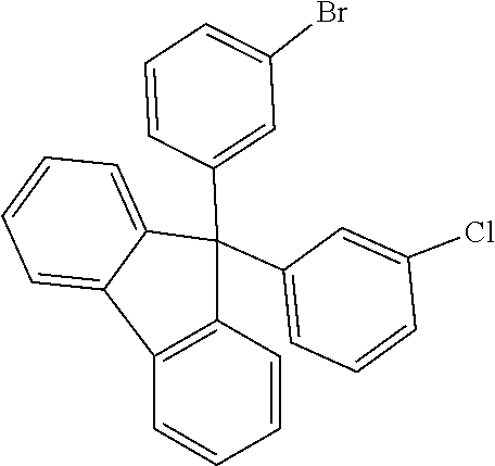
C1=C2C(=CC=C1)C(C1=CC(Br)=CC=C1)(C1=CC=CC(Cl)=C1)C1=C2C=CC=C1
